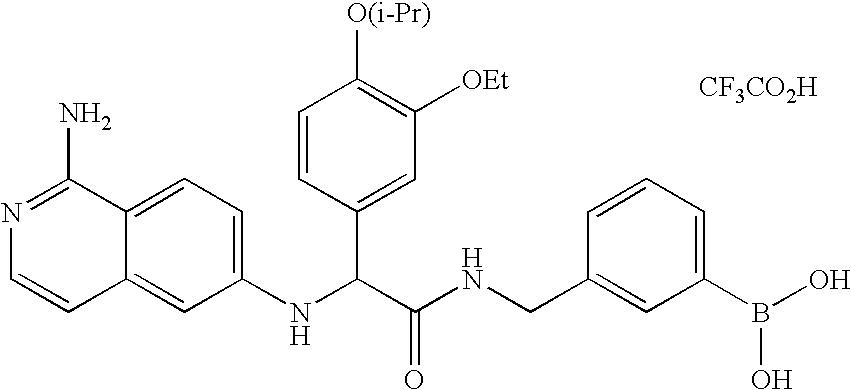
N1=C(N)C2=CC=C(NC(C(NCC3=CC(B(O)O)=CC=C3)=O)C3=CC([OEt])=C([O(i-Pr)])C=C3)C=C2C=C1.[CF3CO2H]
